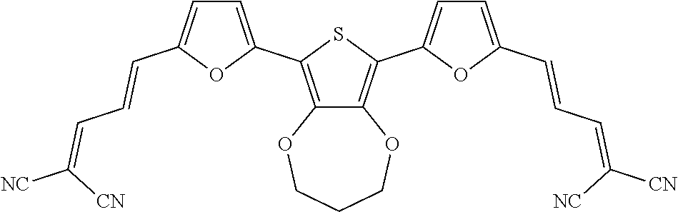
C1=C(C2=C3C(=C(C4=CC=C(C=CC=C([NC])[CN])O4)S2)OCCCO3)OC(C=CC=C([CN])[NC])=C1
